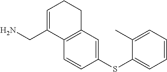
C1=CC(SC2=CC=CC=C2C)=CC2=C1C(CN)=CCC2
